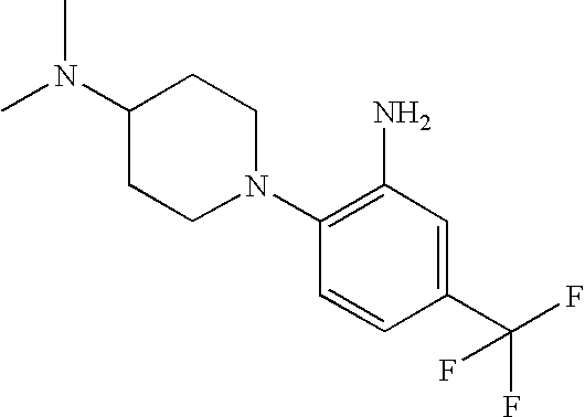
C1(N)=C(N2CCC(N(C)C)CC2)C=CC(C(F)(F)F)=C1
